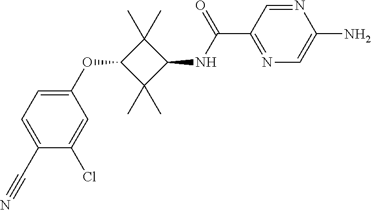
C1=C(C#N)C(Cl)=CC(OC2C(C)(C)C(NC(C3=NC=C(N)N=C3)=O)C2(C)C)=C1
